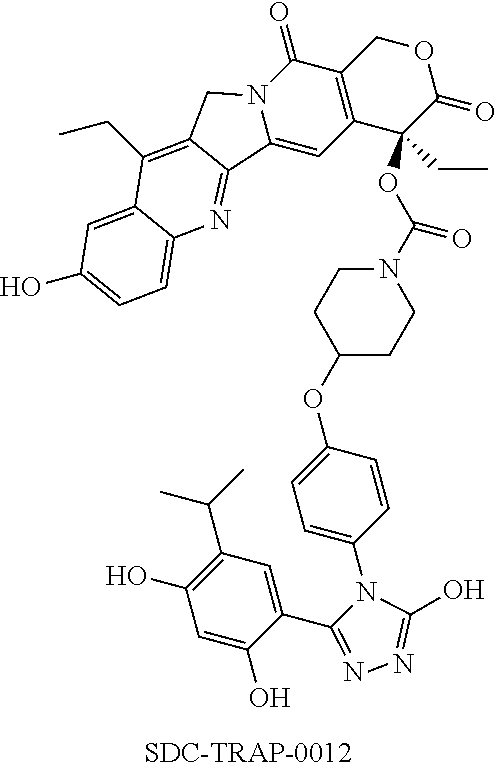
C1(=O)N2C(=CC3=C1COC(=O)C3(OC(=O)N1CCC(OC3=CC=C(N4C(C5=CC(C(C)C)=C(O)C=C5O)=NN=C4O)C=C3)CC1)CC)C1=NC3=CC=C(O)C=C3C(CC)=C1C2
